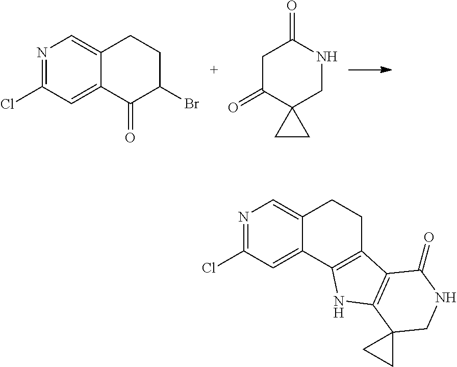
N1=C(Cl)C=C2C(=C1)CCC(Br)C2=O.C1C(=O)C2(CNC1=O)CC2.N1=C(Cl)C=C2C(=C1)CCC1=C2NC2=C1C(=O)NCC21CC1
